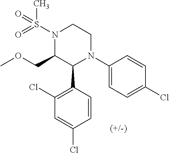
C1(N2CCN(S(=O)(C)=O)C(COC)C2C2=C(Cl)C=C(Cl)C=C2)=CC=C(Cl)C=C1
